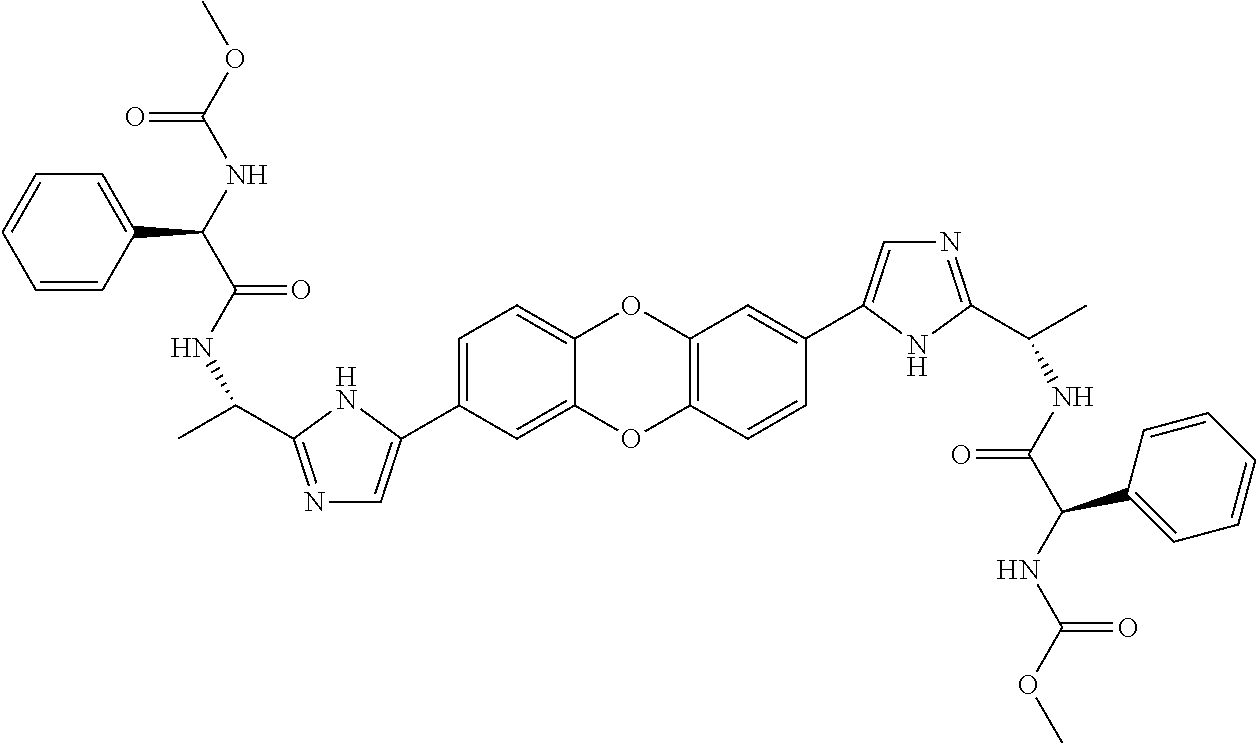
C1=C(C2=CN=C(C(NC(C(NC(OC)=O)C3=CC=CC=C3)=O)C)N2)C=C2C(=C1)OC1=C(O2)C=CC(C2=CN=C(C(NC(C(NC(OC)=O)C3=CC=CC=C3)=O)C)N2)=C1
